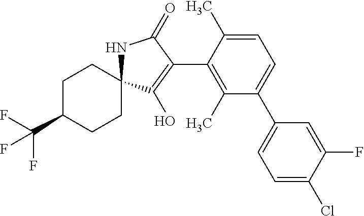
C(C1CCC2(CC1)NC(=O)C(C1=C(C)C(C3=CC=C(Cl)C(F)=C3)=CC=C1C)=C2O)(F)(F)F
